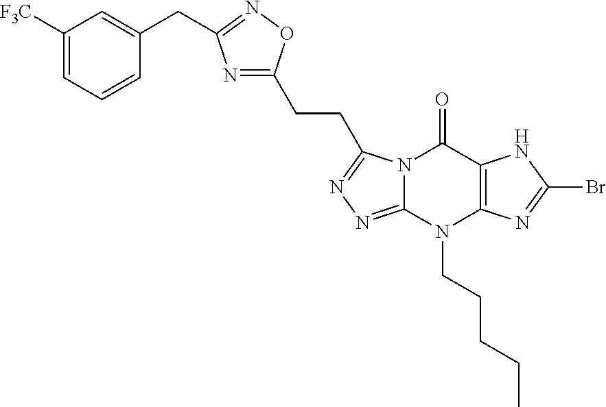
C1=CC(CC2=NOC(CCC3=NN=C4N3C(=O)C3=C(N4CCCCC)N=C(Br)N3)=N2)=CC([F3C])=C1
